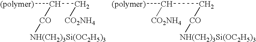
[(polymer)]C(C[CO2NH4])[CO][NH(CH2)3Si(OC2H5)3].[(polymer)]C(C[CO][NH(CH2)3Si(OC2H5)3])[CO2NH4]
